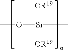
CO[Si](C)([OR19])[OR19]
